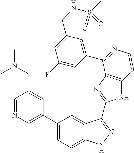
C1(C2=CN=CC(CN(C)C)=C2)=CC=C2C(=C1)C(C1=NC3=C(N1)C=CN=C3C1=CC(CNS(C)(=O)=O)=CC(F)=C1)=NN2
